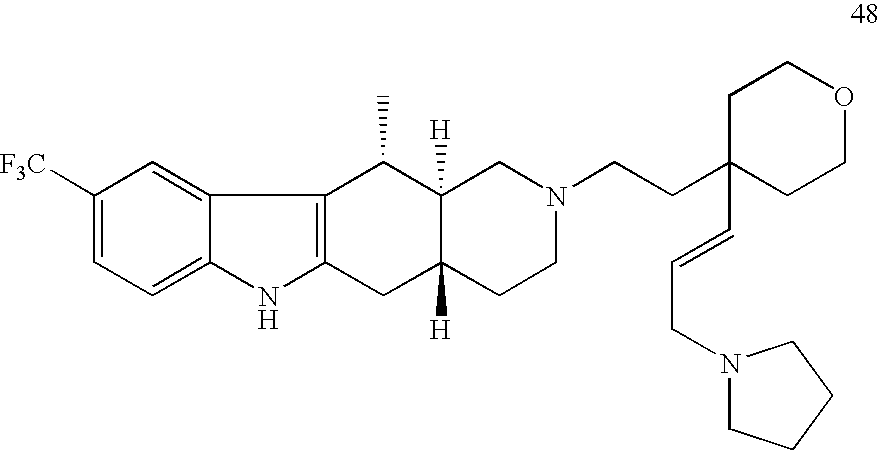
C1([F3C])=CC=C2C(=C1)C1=C(N2)CC2([H])C([H])(C1C)CN(CCC1(C=CCN3CCCC3)CCOCC1)CC2
